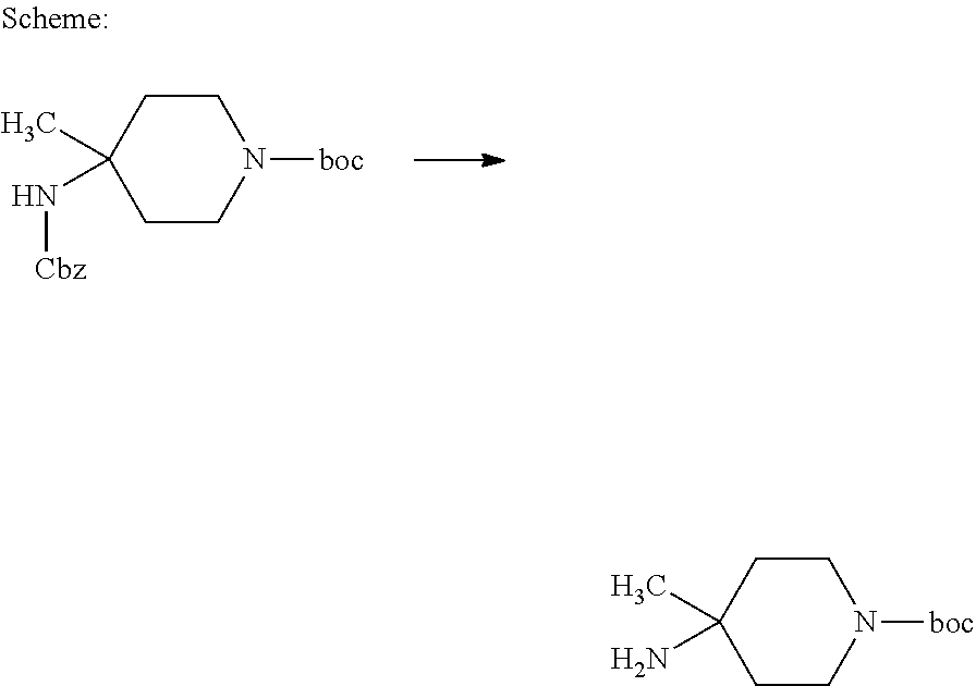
C1CN([boc])CCC1(C)N[Cbz].C1CN([boc])CCC1(C)N
